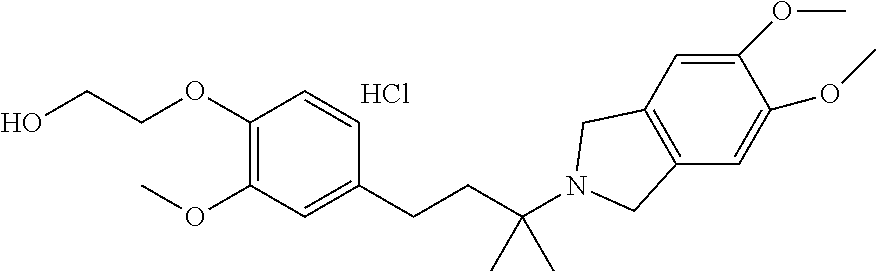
C1(OCCO)=C(OC)C=C(CCC(N2CC3=C(C=C(OC)C(OC)=C3)C2)(C)C)C=C1.Cl
